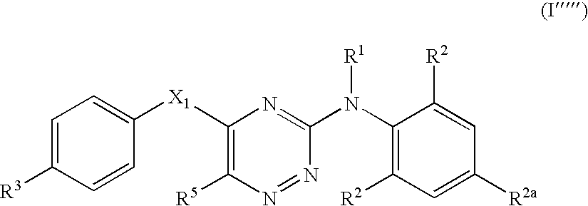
[X1](C1=C([R5])N=NC(N([R1])C2=C([R2])C=C([R2a])C=C2[R2])=N1)C1=CC=C([R3])C=C1
